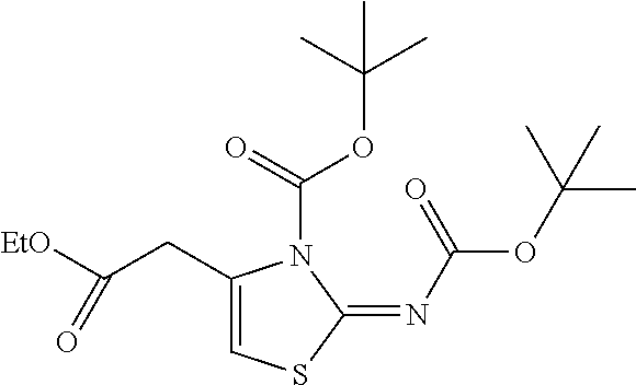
C1(CC([EtO])=O)=CSC(=NC(OC(C)(C)C)=O)N1C(=O)OC(C)(C)C
